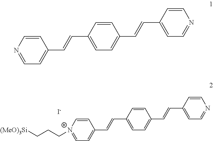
C1=C[N+](CCC[(MeO)3Si])=CC=C1C=CC1=CC=C(C=CC2=CC=NC=C2)C=C1.[I-].C1=CN=CC=C1C=CC1=CC=C(C=CC2=CC=NC=C2)C=C1
